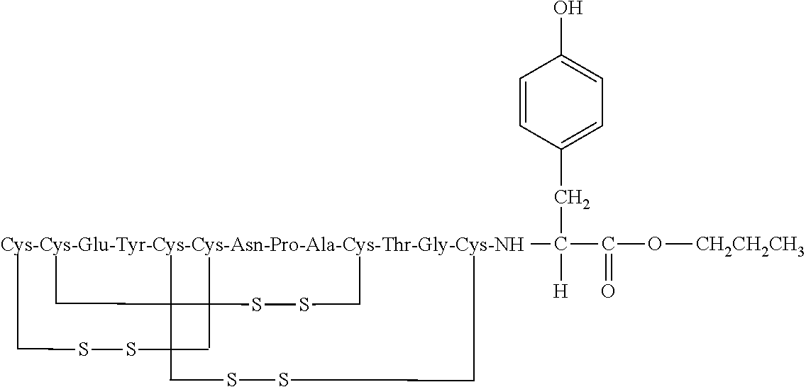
CCSSCC.S(SC)CC.CSSCCC.OC1=CC=C(CC(C(O[CH2CH2CH3])=O)([H])C)C=C1
